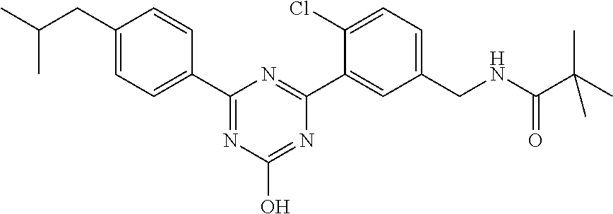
C(CC1=CC=C(C2=NC(O)=NC(C3=CC(CNC(C(C)(C)C)=O)=CC=C3Cl)=N2)C=C1)(C)C
